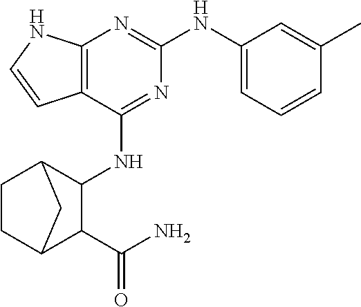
C12=C(C(NC3C4CCC(C3C(N)=O)C4)=NC(NC3=CC=CC(C)=C3)=N1)C=CN2
